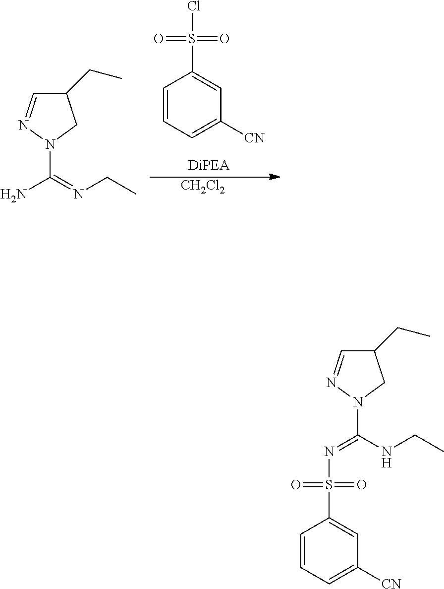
C1=CC=C([CN])C=C1S(=O)(=O)Cl.[CH2Cl2].C1=NN(C(=NCC)N)CC1CC.C1=CC=C([CN])C=C1S(=O)(=O)N=C(NCC)N1CC(CC)C=N1
